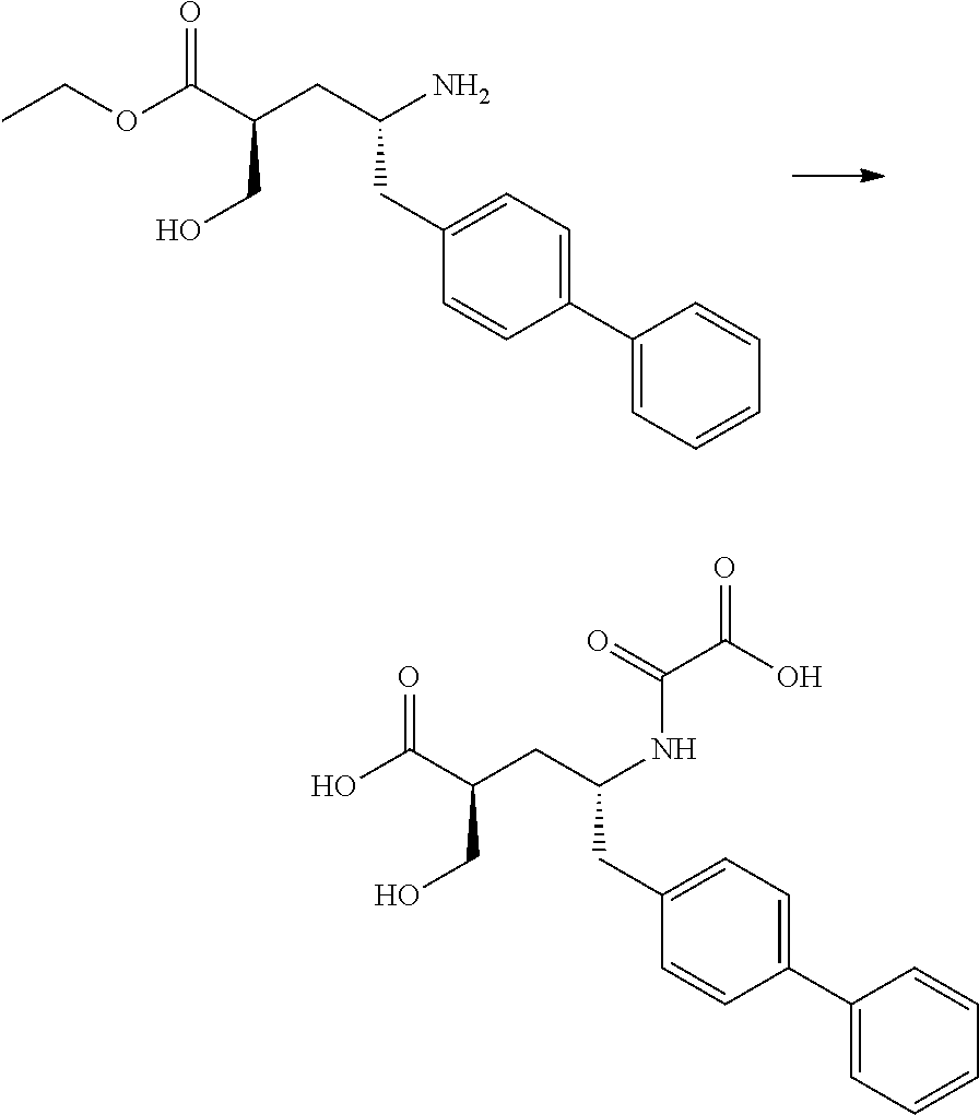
CCOC(C(CC(N)CC1=CC=C(C2=CC=CC=C2)C=C1)CO)=O.OC(C(CC(NC(C(O)=O)=O)CC1=CC=C(C2=CC=CC=C2)C=C1)CO)=O
